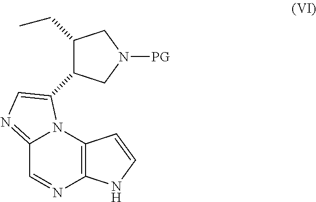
C1=NC2=C(N3C1=NC=C3C1C(CC)CN([PG])C1)C=CN2
